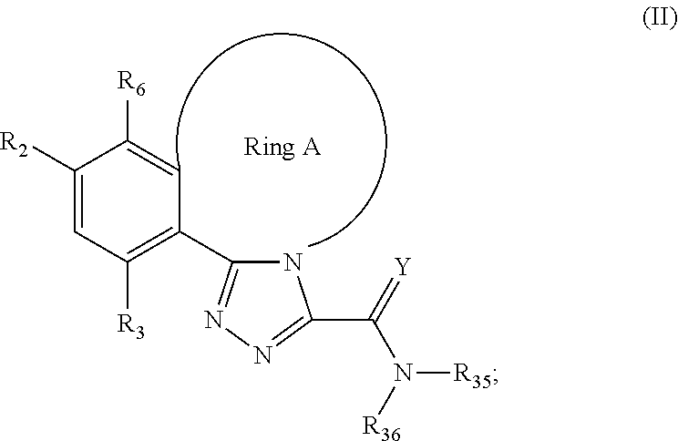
C1([R2])=CC([R3])=C(C2=NN=C(C(N([R35])[R36])=[Y])N2)C=C1[R6]
